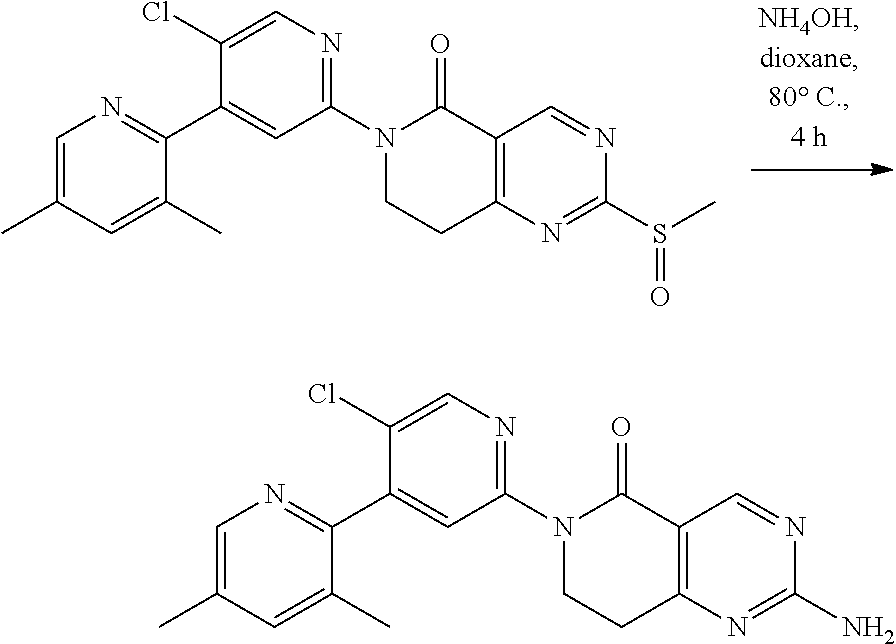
C1=C(C)C=C(C)C(C2=CC(N3CCC4=C(C3=O)C=NC(S(C)=O)=N4)=NC=C2Cl)=N1.C1=C(C)C=C(C)C(C2=CC(N3CCC4=C(C3=O)C=NC(N)=N4)=NC=C2Cl)=N1
